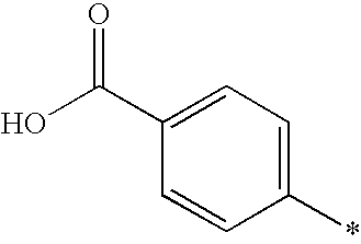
C1(*)=CC=C(C(O)=O)C=C1
